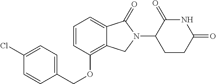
C1(Cl)=CC=C(COC2=C3C(=CC=C2)C(=O)N(C2CCC(=O)NC2=O)C3)C=C1
